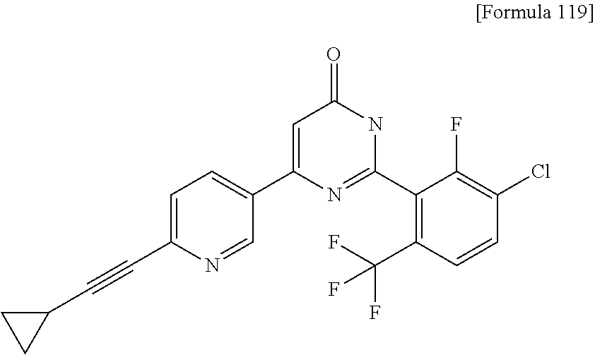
C1=C(C#CC2CC2)N=CC(C2=CC(=O)NC(C3=C(C(F)(F)F)C=CC(Cl)=C3F)=N2)=C1
